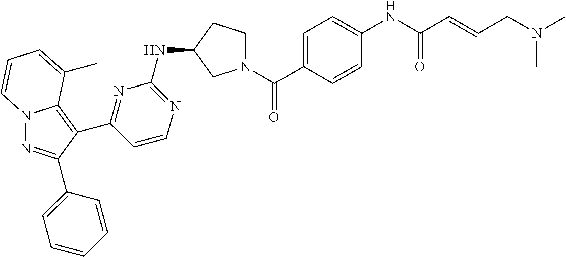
N12N=C(C3=CC=CC=C3)C(C3=NC(NC4CCN(C(=O)C5=CC=C(NC(=O)C=CCN(C)C)C=C5)C4)=NC=C3)=C1C(C)=CC=C2
